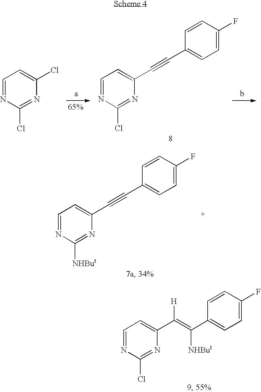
C1=NC(Cl)=NC(Cl)=C1.C1=NC(Cl)=NC(C#CC2=CC=C(F)C=C2)=C1.C1=NC([NHBut])=NC(C#CC2=CC=C(F)C=C2)=C1.C1=NC(Cl)=NC(C(=C([NHBut])C2=CC=C(F)C=C2)[H])=C1
